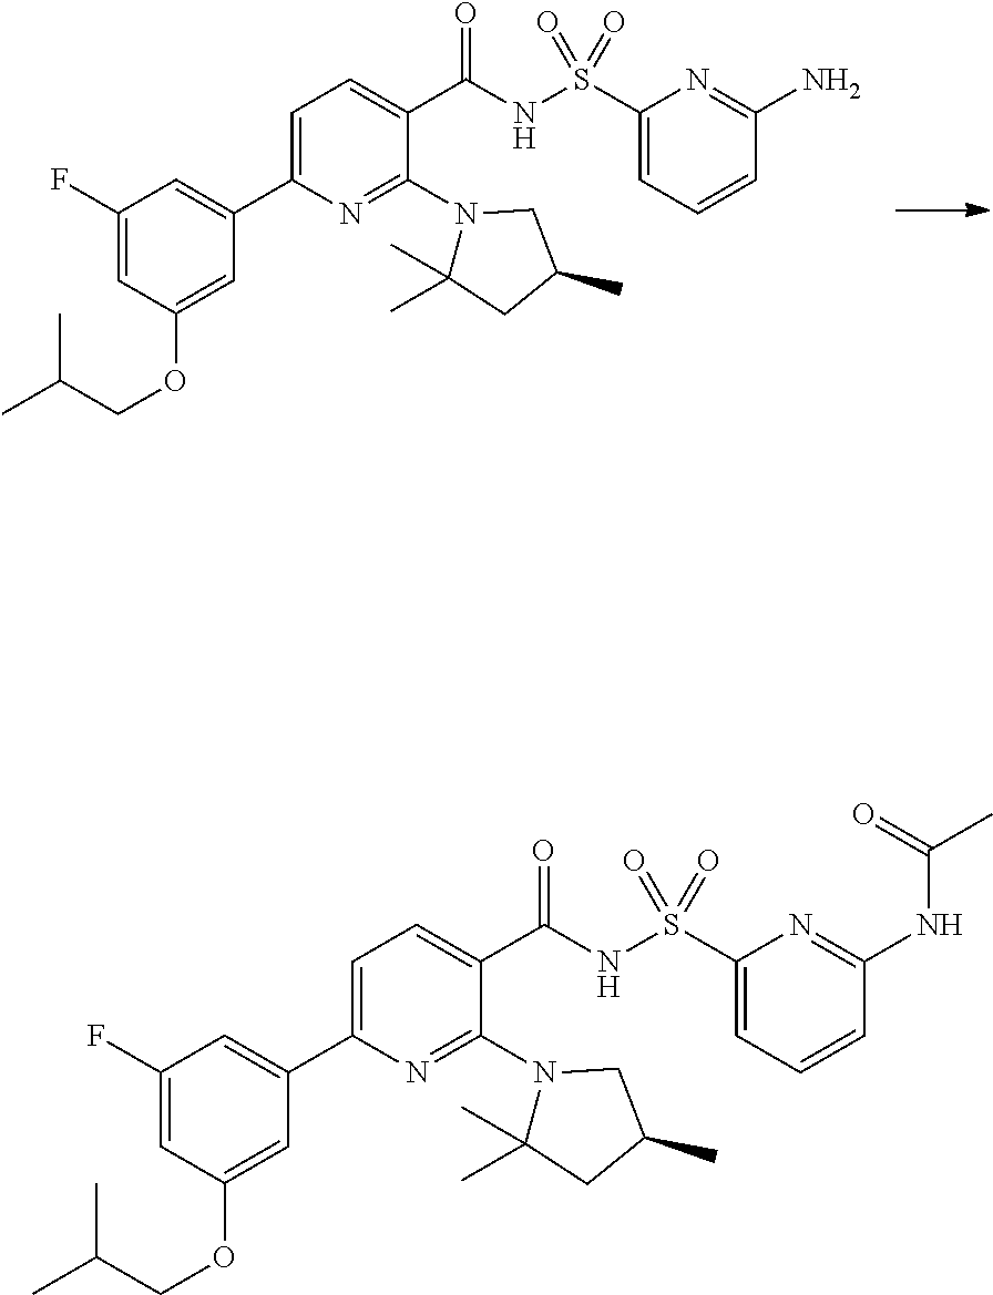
N1(C2=NC(C3=CC(F)=CC(OCC(C)C)=C3)=CC=C2C(NS(C2=CC=CC(N)=N2)(=O)=O)=O)C(C)(C)CC(C)C1.N1(C2=NC(C3=CC(F)=CC(OCC(C)C)=C3)=CC=C2C(NS(C2=CC=CC(NC(C)=O)=N2)(=O)=O)=O)C(C)(C)CC(C)C1
